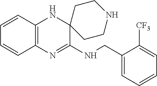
C12=C(N=C(NCC3=CC=CC=C3[CF3])C3(N1)CCNCC3)C=CC=C2
